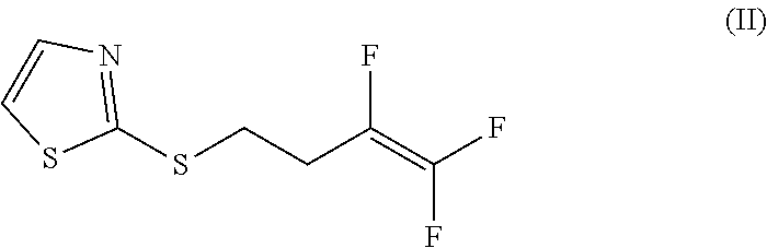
C1(SCCC(=C(F)F)F)=NC=CS1
